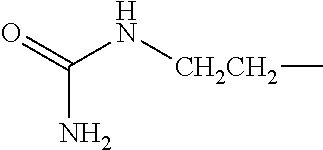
O=C(N[CH2CH2]C)N
